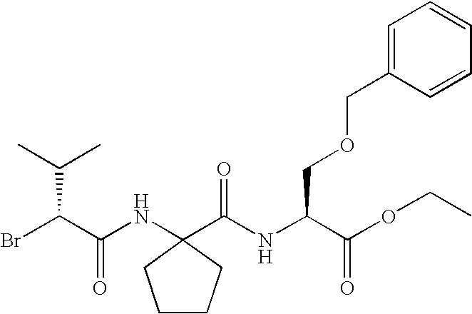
BrC(C(NC1(C(NC(C(OCC)=O)COCC2=CC=CC=C2)=O)CCCC1)=O)C(C)C
